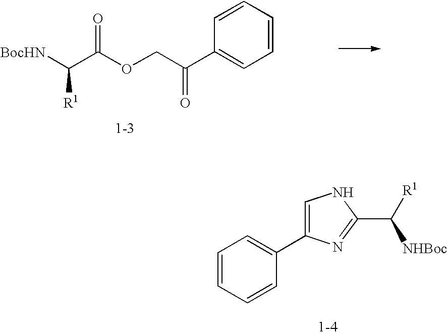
C1(C(COC(C([BocHN])[R1])=O)=O)=CC=CC=C1.C1=CC=CC(C2=CNC(C([R1])[NHBoc])=N2)=C1
